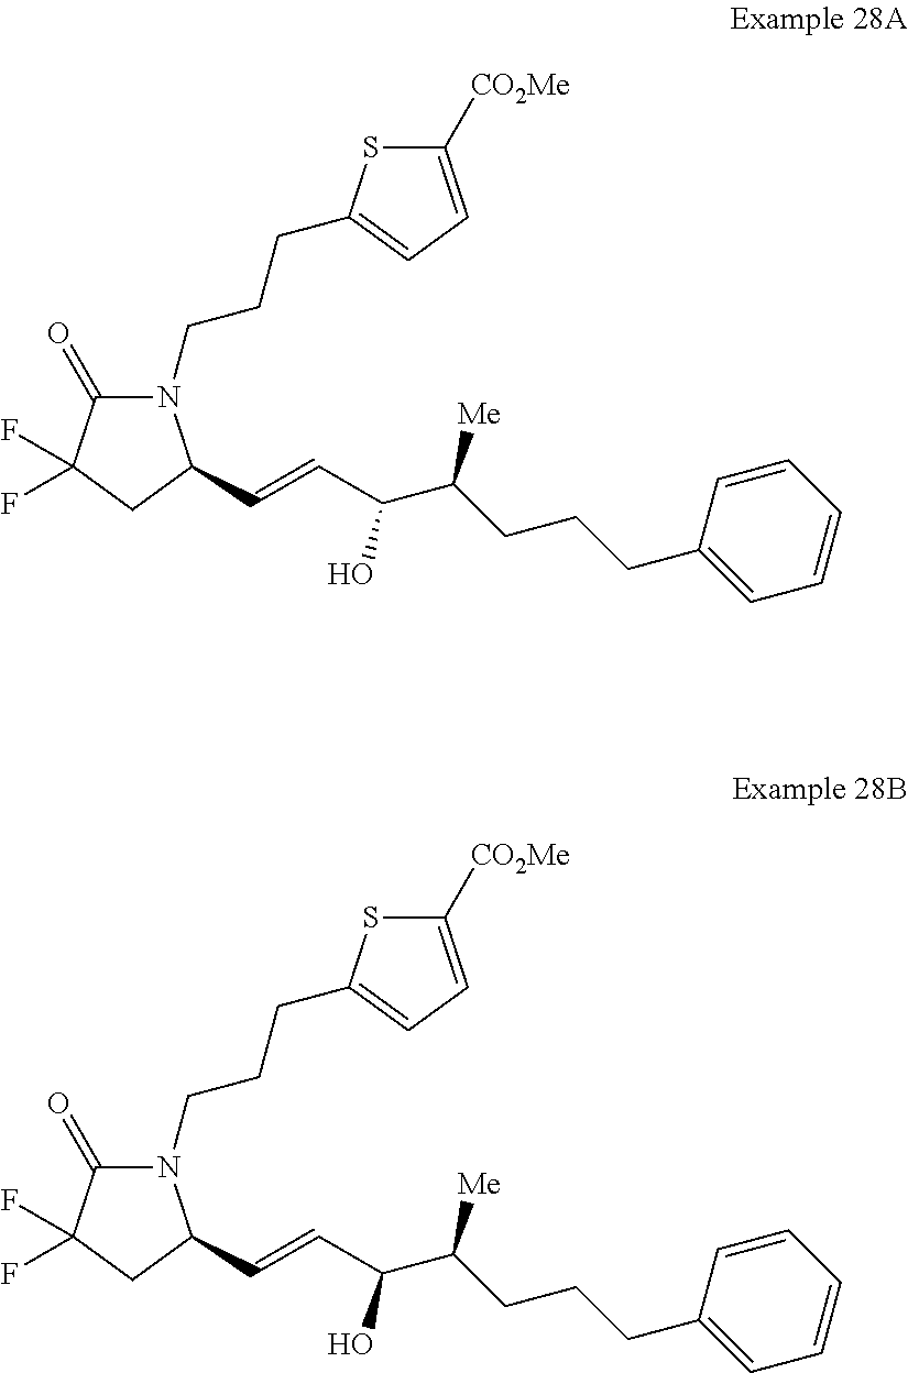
N1(CCCC2=CC=C([CO2Me])S2)C(=O)C(F)(F)CC1C=CC(C(CCCC1=CC=CC=C1)[Me])O.N1(CCCC2=CC=C([CO2Me])S2)C(=O)C(F)(F)CC1C=CC(C(CCCC1=CC=CC=C1)[Me])O
